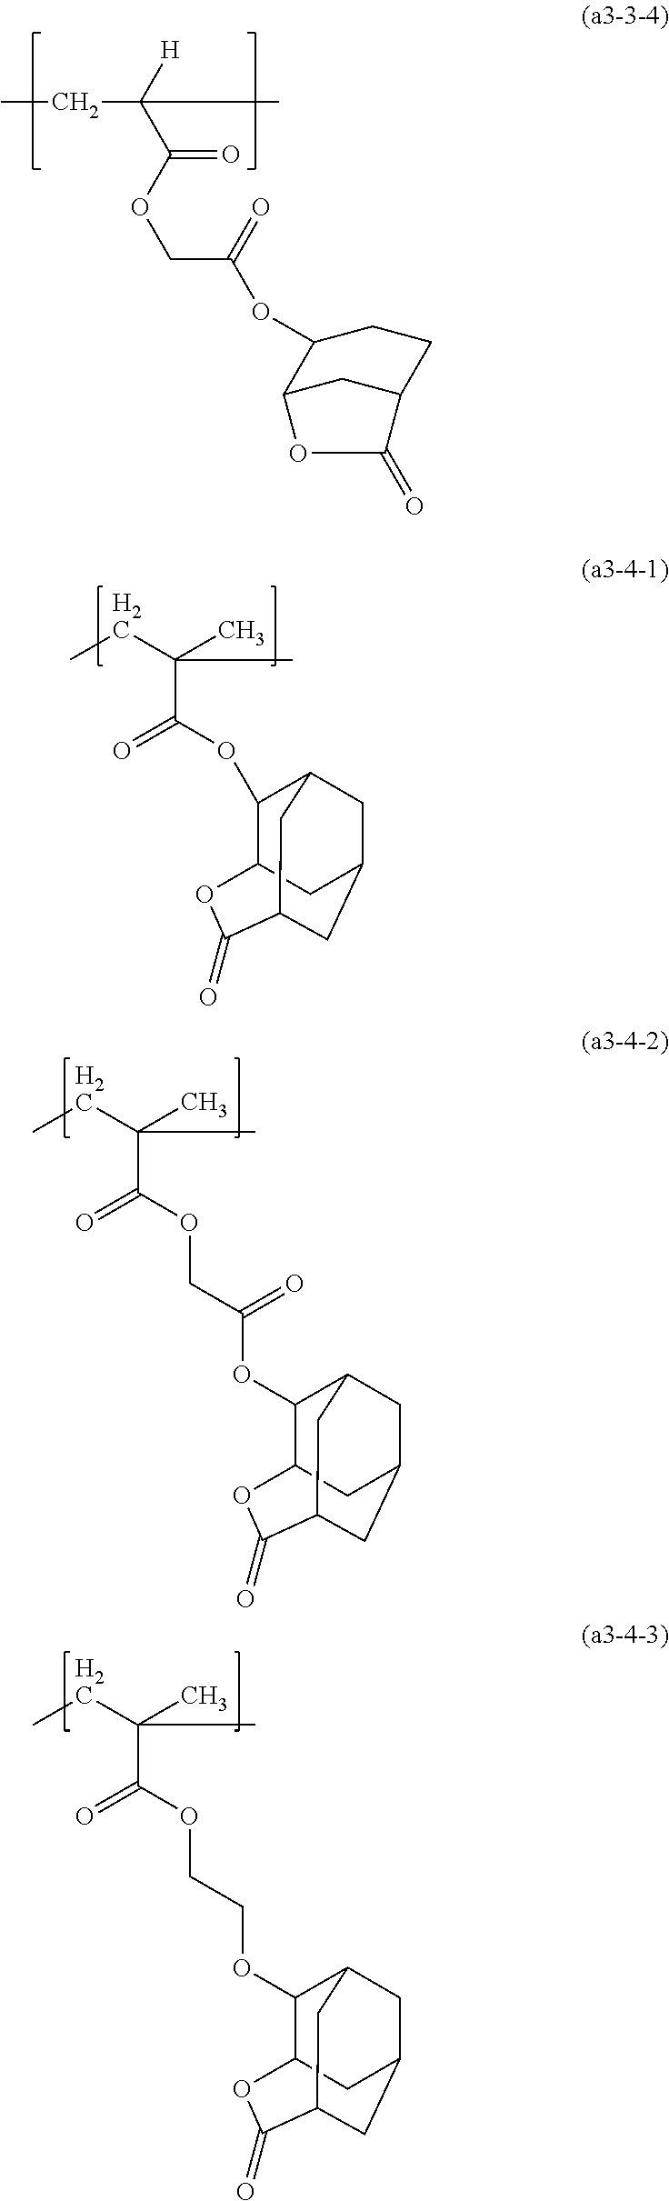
CCC(C(OCC(=O)OC1C2CC(CC1)C(=O)O2)=O)([H])C.CCC(C)(C(OC1C2CC3CC1CC(C(=O)O2)C3)=O)C.CCC(C)(C(OCC(OC1C2CC3CC1CC(C(=O)O2)C3)=O)=O)C.CCC(C)(C(OCCOC1C2CC3CC1CC(C(=O)O2)C3)=O)C
